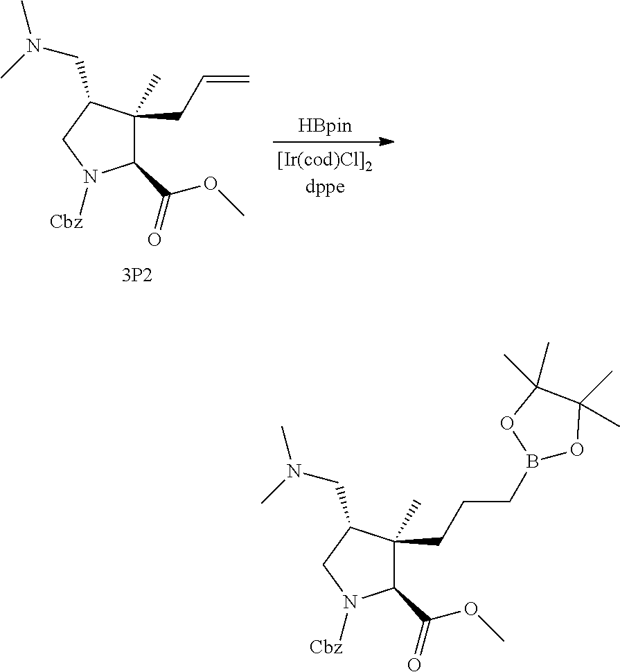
C1(C(=O)OC)C(CCCB2OC(C)(C)C(C)(C)O2)(C)C(CN(C)C)CN1[Cbz].C1(C(=O)OC)C(CC=C)(C)C(CN(C)C)CN1[Cbz]
